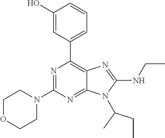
N1=C(N2CCOCC2)N=C2C(=C1C1=CC=CC(O)=C1)N=C(NCC)N2C(CC)C
